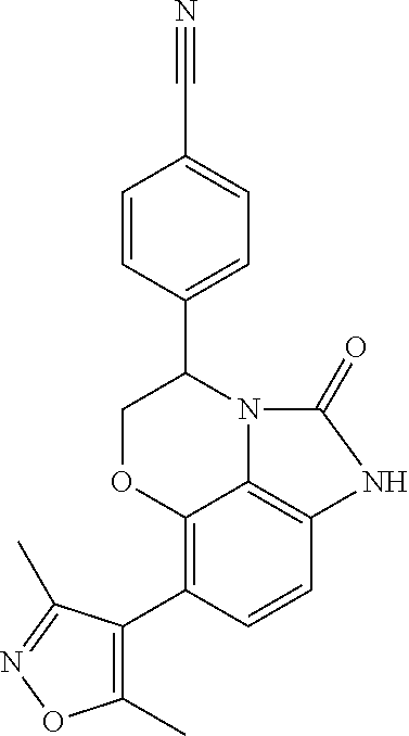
C12=C(C3=C(C)ON=C3C)C=CC3=C1N(C(C1=CC=C(C#N)C=C1)CO2)C(=O)N3
